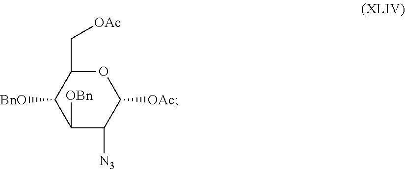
C1([BnO])C([OBn])C([N3])C([OAc])OC1C[OAc]
